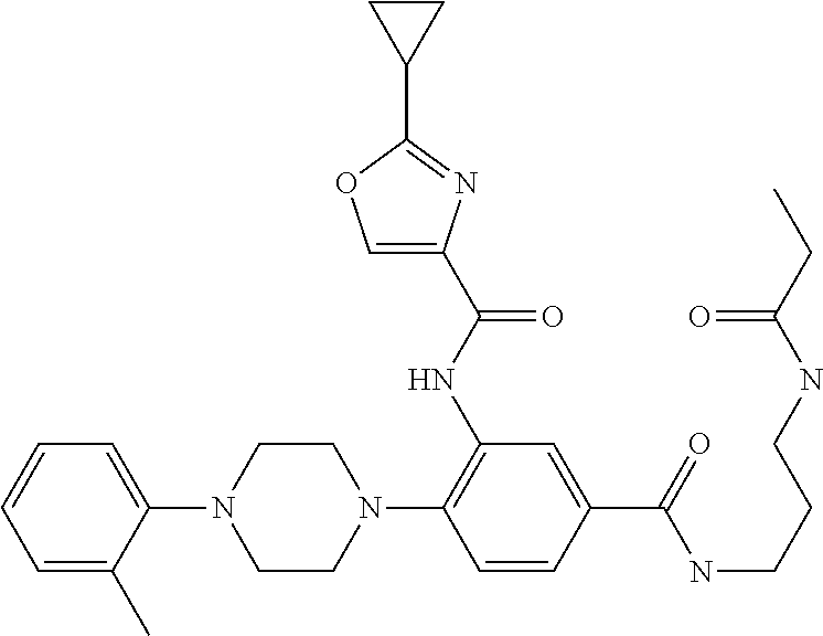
C1=C(C)C(N2CCN(C3=C(NC(=O)C4=COC(C5CC5)=N4)C=C(C(=O)NCCCNC(CC)=O)C=C3)CC2)=CC=C1
